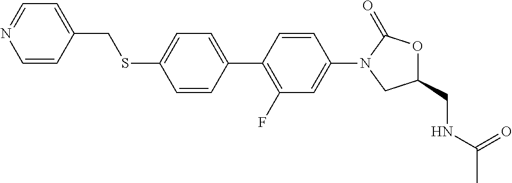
S(C1=CC=C(C2=C(F)C=C(N3CC(CNC(=O)C)OC3=O)C=C2)C=C1)CC1=CC=NC=C1
